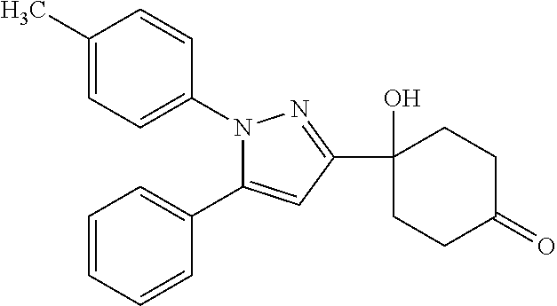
C1=CC=CC(C2=CC(C3(O)CCC(=O)CC3)=NN2C2=CC=C(C)C=C2)=C1
